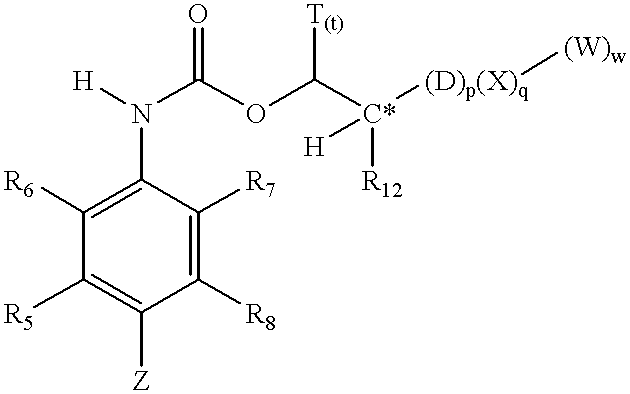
C1([R6])=C(N([H])C(OC([C*]([(D)p(X)q][(W)w])([R12])[H])[T(t)])=O)C([R7])=C([R8])C([Z])=C1[R5]
